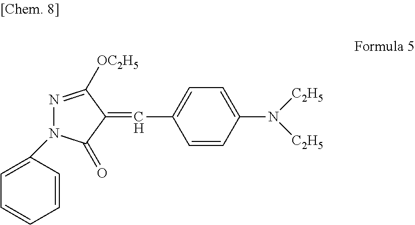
C1=C(C=C2C([OC2H5])=NN(C3=CC=CC=C3)C2=O)C=CC(N([C2H5])[C2H5])=C1
